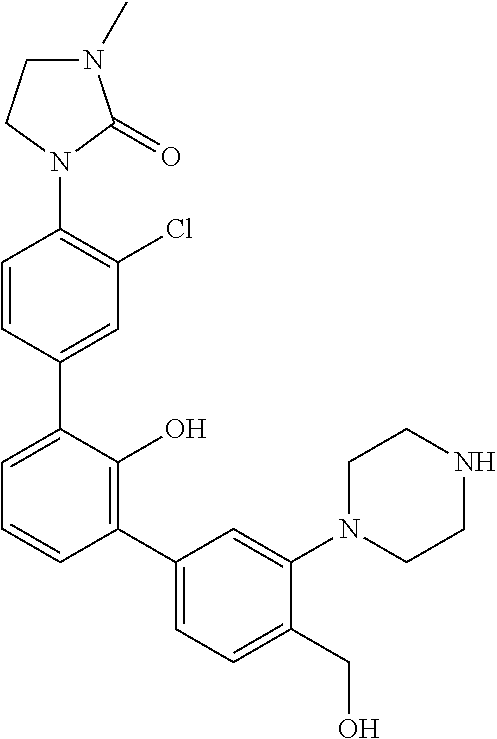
C1(N2C(=O)N(C)CC2)=C(Cl)C=C(C2=CC=CC(C3=CC=C(CO)C(N4CCNCC4)=C3)=C2O)C=C1
